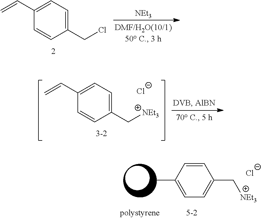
C1(CCl)=CC=C(C=C)C=C1.[NEt3].C1=CC(C)=CC=C1C[NEt3].[Cl-].C1(C[NEt3])=CC=C(C=C)C=C1.[Cl-]
